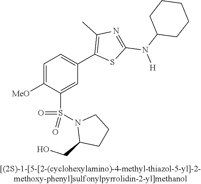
C1=C([OMe])C(S(N2C(CO)CCC2)(=O)=O)=CC(C2=C(C)N=C(N(C3CCCCC3)[H])S2)=C1
